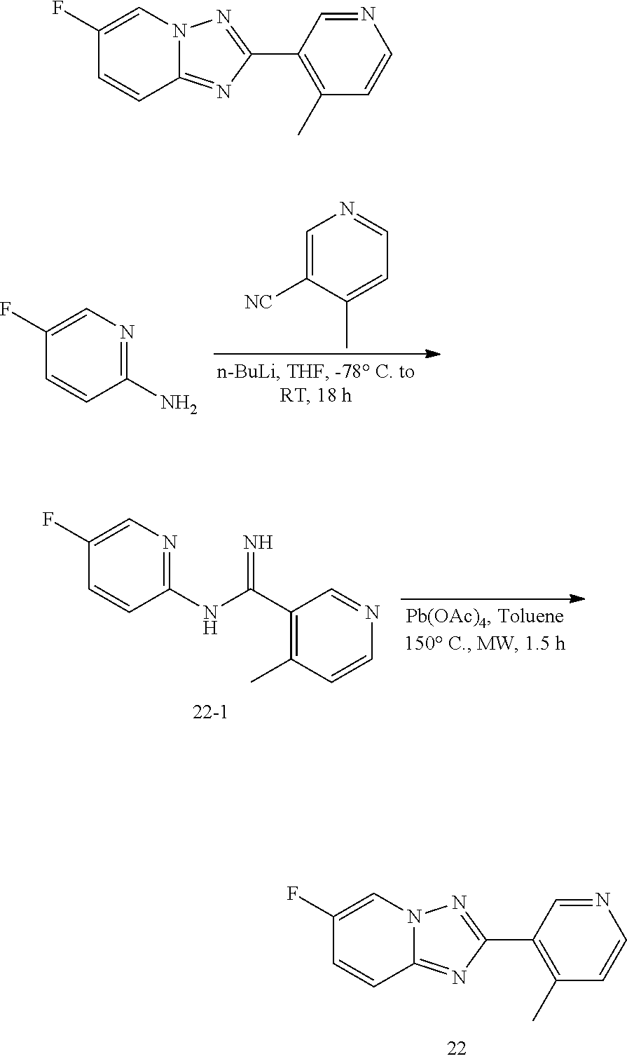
C1(F)=CN=C(N)C=C1.C1=C([NC])C(C)=CC=N1.C1(F)=CN=C(NC(=N)C2=C(C)C=CN=C2)C=C1.C1(F)=CN2C(=NC(C3=C(C)C=CN=C3)=N2)C=C1.C1(F)=CN2C(=NC(C3=C(C)C=CN=C3)=N2)C=C1
